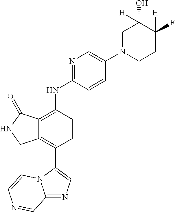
C12=NC=C(C3=C4C(=C(NC5=NC=C(N6CCC(F)([H])C([H])(O)C6)C=C5)C=C3)C(=O)NC4)N1C=CN=C2
